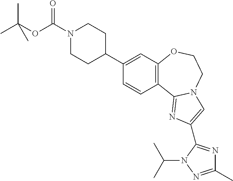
C12=C(C3=NC(C4=NC(C)=NN4C(C)C)=CN3CCO1)C=CC(C1CCN(C(=O)OC(C)(C)C)CC1)=C2
